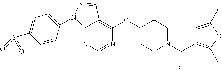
C12=NC=NC(OC3CCN(C(=O)C4=C(C)OC(C)=C4)CC3)=C1C=NN2C1=CC=C(S(C)(=O)=O)C=C1
